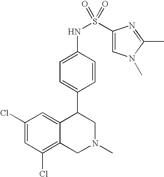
C1(Cl)=CC(Cl)=C2C(=C1)C(C1=CC=C(NS(=O)(=O)C3=CN(C)C(C)=N3)C=C1)CN(C)C2
